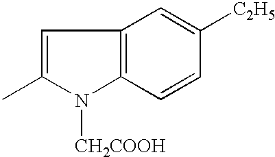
C1=C(C)N([CH2COOH])C2=C1C=C([C2H5])C=C2
